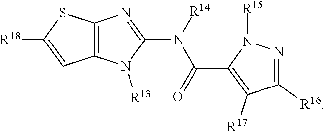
C12=C(N=C(N([R14])C(=O)C3=C([R17])C([R16])=NN3[R15])N1[R13])SC([R18])=C2
